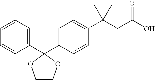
C1=CC=CC(C2(C3=CC=C(C(CC(O)=O)(C)C)C=C3)OCCO2)=C1
